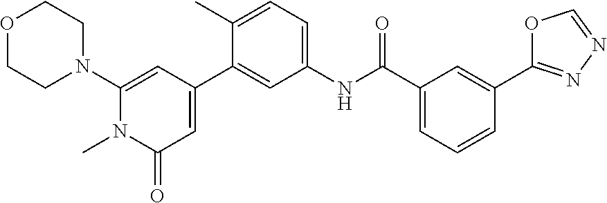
O1CCN(C2=CC(C3=CC(NC(C4=CC=CC(C5=NN=CO5)=C4)=O)=CC=C3C)=CC(=O)N2C)CC1
